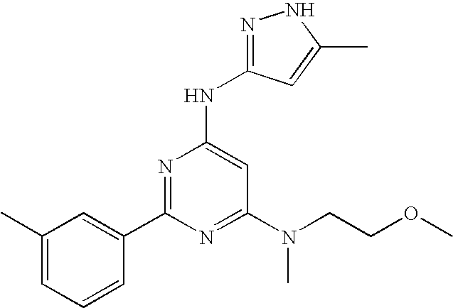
C1(C)=CC=CC(C2=NC(NC3=NNC(C)=C3)=CC(N(CCOC)C)=N2)=C1
